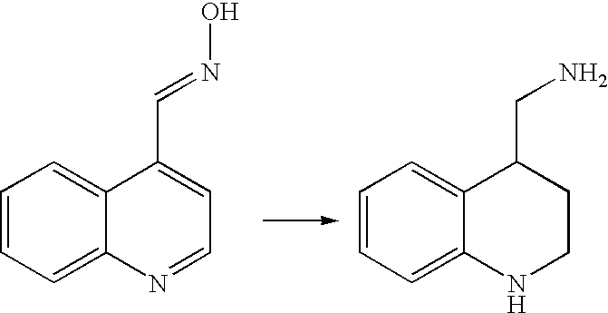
C1=CC=C2C(=C1)C(C=NO)=CC=N2.C1=CC=C2C(=C1)C(CN)CCN2
